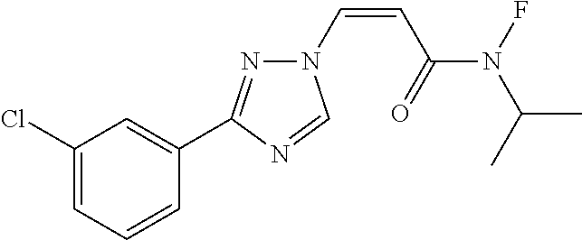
C1(Cl)=CC=CC(C2=NN(C=CC(=O)N(C(C)C)F)C=N2)=C1
